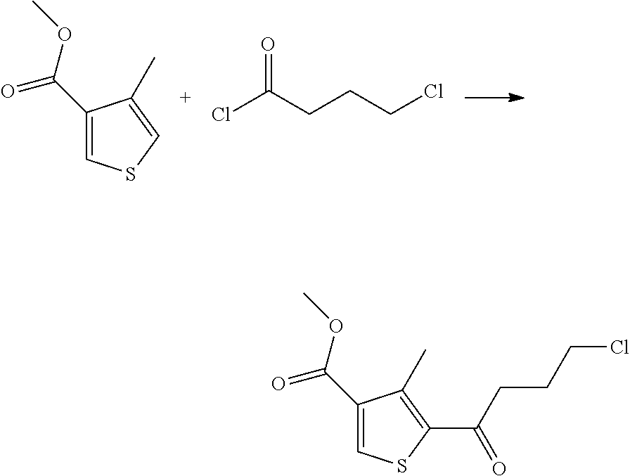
C1(C(=O)OC)=CSC=C1C.ClC(=O)CCCCl.C1(C(=O)OC)=CSC(C(=O)CCCCl)=C1C
